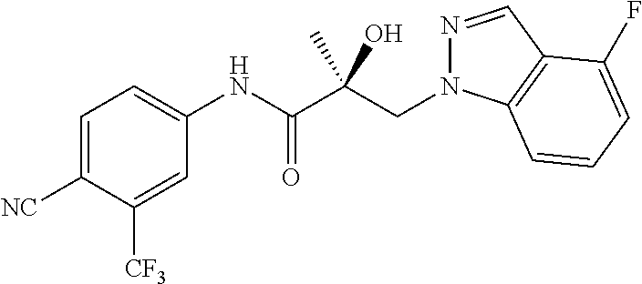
C1=C([NC])C([CF3])=CC(NC(C(CN2N=CC3=C2C=CC=C3F)(C)O)=O)=C1
